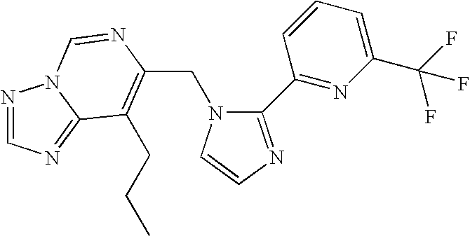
C(N1C(C2=NC(C(F)(F)F)=CC=C2)=NC=C1)C1=C(CCC)C2=NC=NN2C=N1
